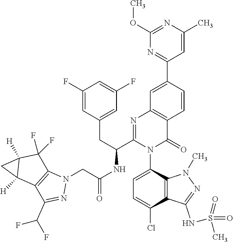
C1(F)=CC(CC(C2=NC3=C(C(=O)N2C2=CC=C(Cl)C4=C2N(C)N=C4NS(=O)(=O)C)C=CC(C2=NC(OC)=NC(C)=C2)=C3)NC(CN2C3=C(C(C(F)F)=N2)C2([H])C([H])(C3(F)F)C2)=O)=CC(F)=C1
